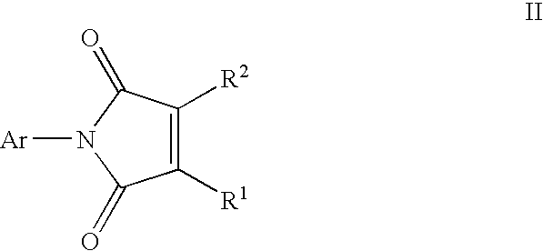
C1([R1])=C([R2])C(=O)N([Ar])C1=O
